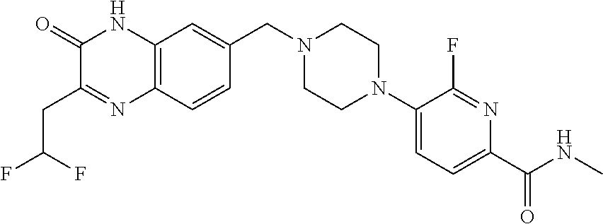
C1(=O)C(CC(F)F)=NC2=C(N1)C=C(CN1CCN(C3=CC=C(C(NC)=O)N=C3F)CC1)C=C2
